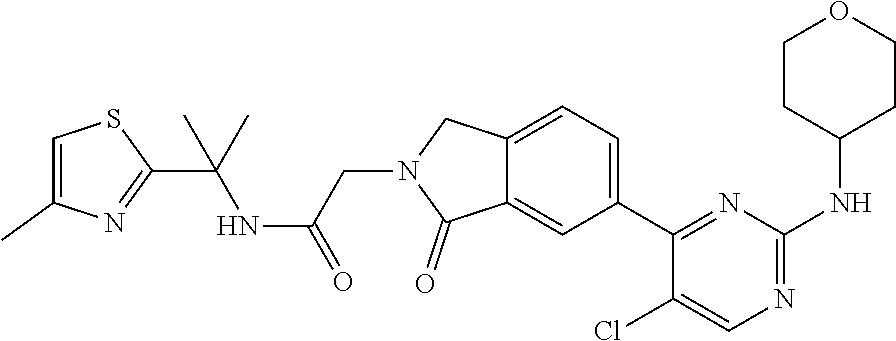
C12=CC(C3=NC(NC4CCOCC4)=NC=C3Cl)=CC=C1CN(CC(NC(C1=NC(C)=CS1)(C)C)=O)C2=O
